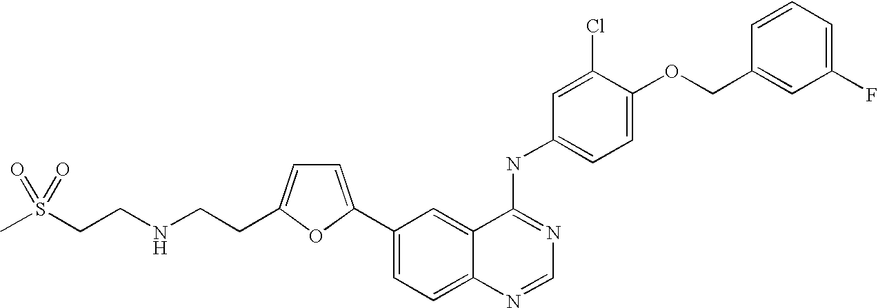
C1(C2=CC=C(CCNCCS(C)(=O)=O)O2)=CC=C2C(=C1)C(NC1=CC=C(OCC3=CC(F)=CC=C3)C(Cl)=C1)=NC=N2
